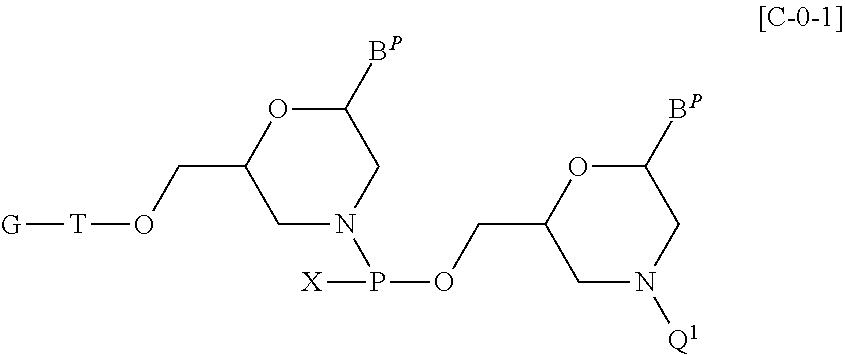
C1([BP])OC(CO[T][G])CN(P([X])OCC2CN([Q1])CC([BP])O2)C1
